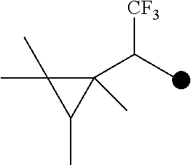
CC1(C)C(C(C)[CF3])(C)C1C
